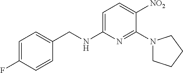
C1=C(NCC2=CC=C(F)C=C2)N=C(N2CCCC2)C([NO2])=C1
